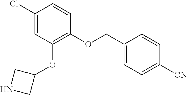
ClC1=CC(OC2CNC2)=C(OCC2=CC=C([CN])C=C2)C=C1
